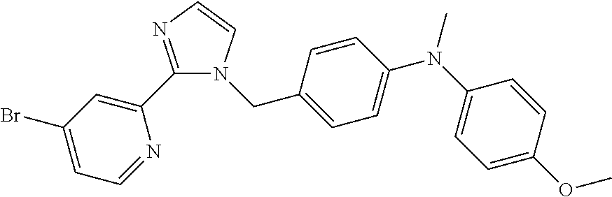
C1(C2=CC(Br)=CC=N2)=NC=CN1CC1=CC=C(N(C2=CC=C(OC)C=C2)C)C=C1
